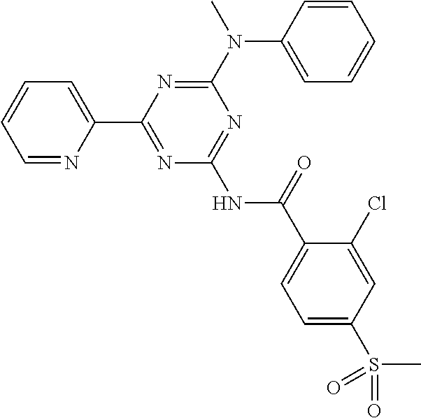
C1=NC(C2=NC(NC(C3=CC=C(S(=O)(=O)C)C=C3Cl)=O)=NC(N(C)C3=CC=CC=C3)=N2)=CC=C1
